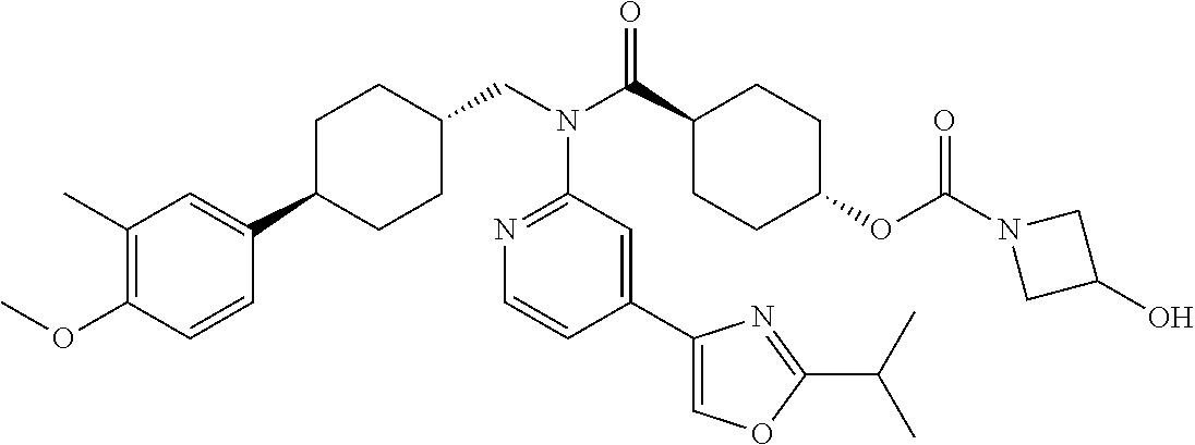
C1(C)=C(OC)C=CC(C2CCC(CN(C3=NC=CC(C4=COC(C(C)C)=N4)=C3)C(=O)C3CCC(OC(=O)N4CC(O)C4)CC3)CC2)=C1
